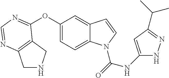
C12=C(N=CN=C1OC1=CC=C3C(=C1)C=CN3C(=O)NC1=CC(C(C)C)=NN1)CNC2
